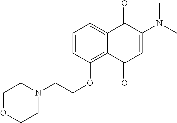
C1=CC(OCCN2CCOCC2)=C2C(=C1)C(=O)C(N(C)C)=CC2=O
